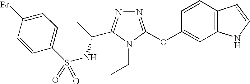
N1=C(OC2=CC3=C(C=C2)C=CN3)N(CC)C(C(NS(C2=CC=C(Br)C=C2)(=O)=O)C)=N1
